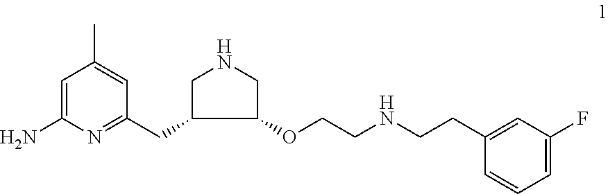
C1=C(N)N=C(CC2CNCC2OCCNCCC2=CC(F)=CC=C2)C=C1C
